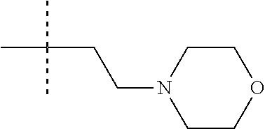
CC(C)(C)CCN1CCOCC1
